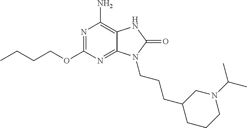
N1=C(OCCCC)N=C2C(=C1N)NC(=O)N2CCCC1CCCN(C(C)C)C1
